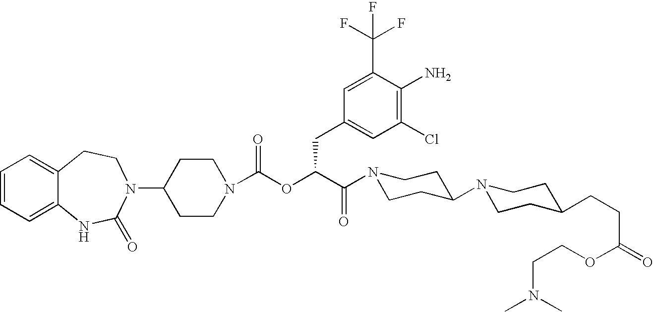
C1(N2C(=O)NC3=CC=CC=C3CC2)CCN(C(OC(C(N2CCC(N3CCC(CCC(OCCN(C)C)=O)CC3)CC2)=O)CC2=CC(Cl)=C(N)C(C(F)(F)F)=C2)=O)CC1
